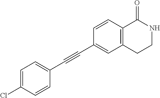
C1=C(Cl)C=CC(C#CC2=CC3=C(C=C2)C(=O)NCC3)=C1
